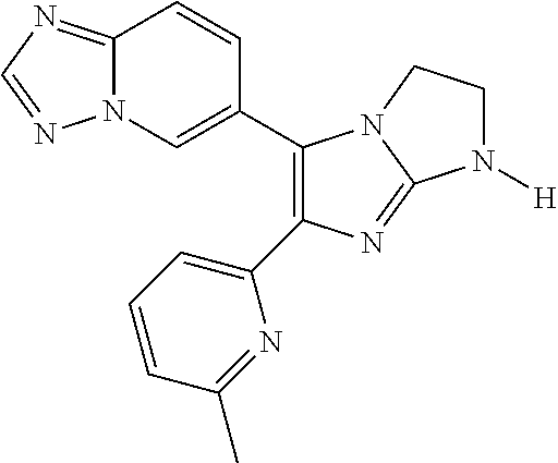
C1(C2=CN3C(=NC=N3)C=C2)=C(C2=CC=CC(C)=N2)N=C2N1CCN2[H]
